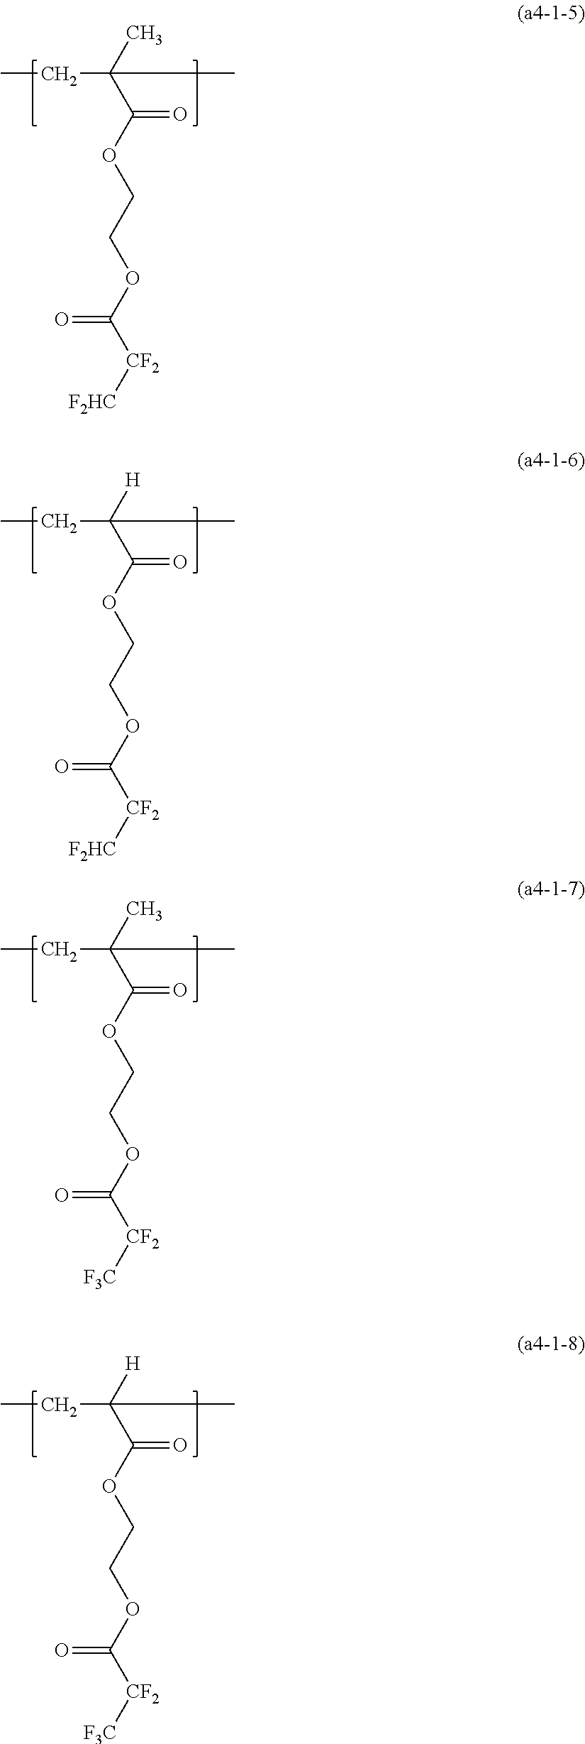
CCC(C(OCCOC([CF2][F2HC])=O)=O)(C)C.CCC(C(OCCOC([CF2][F2HC])=O)=O)([H])C.CCC(C(OCCOC([CF2][F3C])=O)=O)(C)C.CCC(C(OCCOC([CF2][F3C])=O)=O)([H])C
